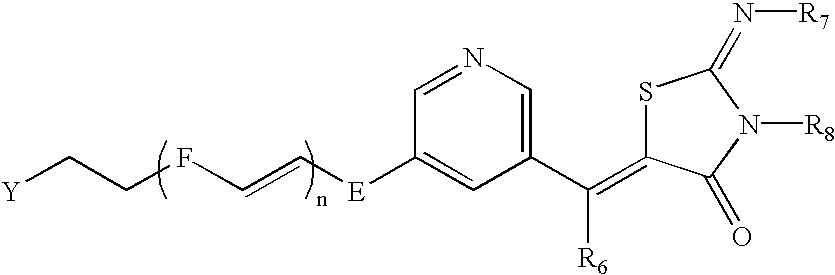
[Y]CCFC=C[E]C1=CC(C([R6])=C2SC(=N[R7])N([R8])C2=O)=CN=C1
